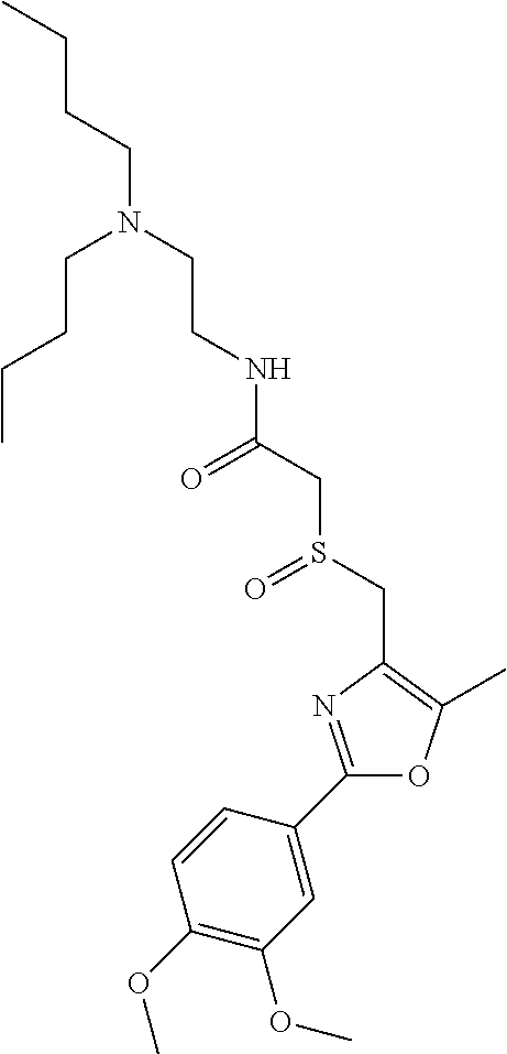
C(N(CCNC(CS(CC1=C(C)OC(C2=CC(OC)=C(OC)C=C2)=N1)=O)=O)CCCC)CCC
